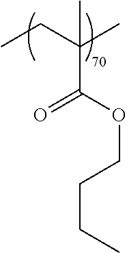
CCC(C)(C)C(OCCCC)=O
